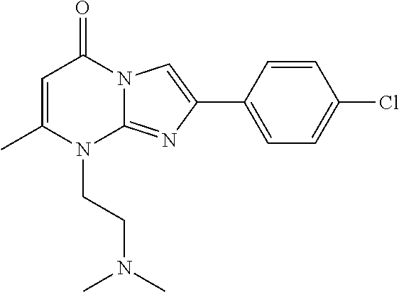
C1=C(C)N(CCN(C)C)C2=NC(C3=CC=C(Cl)C=C3)=CN2C1=O
